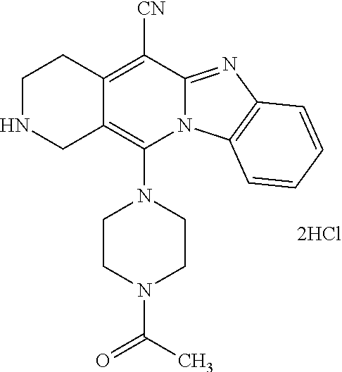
C1NCC2=C(N3CCN(C(C)=O)CC3)N3C(=NC4=C3C=CC=C4)C([CN])=C2C1.[2HCl]
